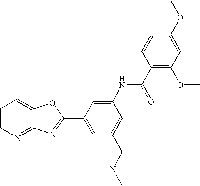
C1=CN=C2C(=C1)OC(C1=CC(CN(C)C)=CC(NC(C3=C(OC)C=C(OC)C=C3)=O)=C1)=N2
